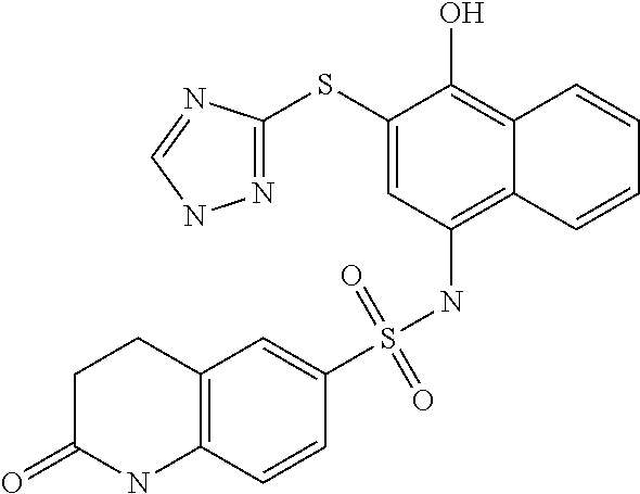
C1(SC2=NNC=N2)=CC(NS(C2=CC3=C(C=C2)NC(=O)CC3)(=O)=O)=C2C(=C1O)C=CC=C2
